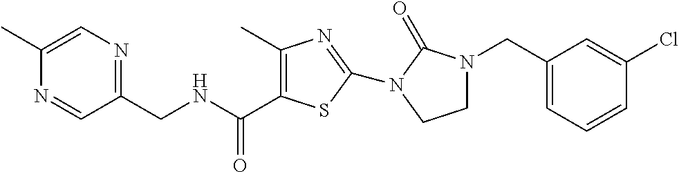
C1(CNC(=O)C2=C(C)N=C(N3C(=O)N(CC4=CC=CC(Cl)=C4)CC3)S2)=NC=C(C)N=C1
